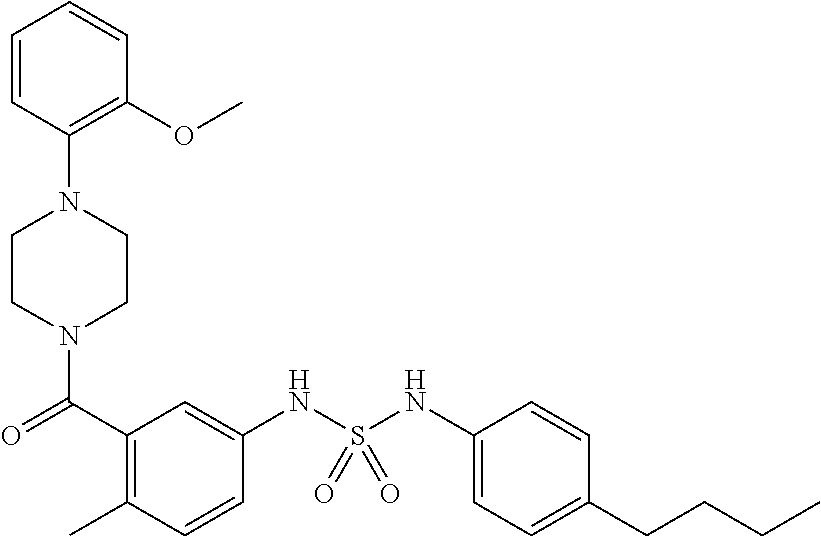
N1(C(C2=C(C)C=CC(NS(NC3=CC=C(CCCC)C=C3)(=O)=O)=C2)=O)CCN(C2=C(OC)C=CC=C2)CC1
